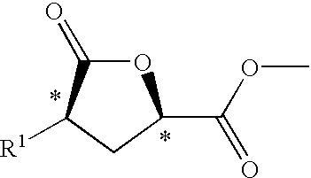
C1(=O)OC(C(=O)OC)CC1[R1]
